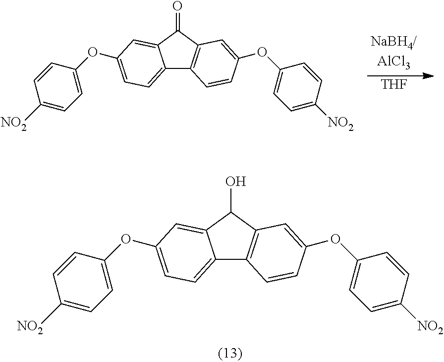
C12=CC=C(OC3=CC=C([NO2])C=C3)C=C1C(=O)C1=C2C=CC(OC2=CC=C([NO2])C=C2)=C1.[THF].C12=CC=C(OC3=CC=C([NO2])C=C3)C=C1C(O)C1=C2C=CC(OC2=CC=C([NO2])C=C2)=C1
